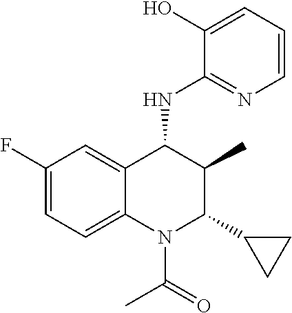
C1(F)=CC=C2C(=C1)C(NC1=NC=CC=C1O)C(C)C(C1CC1)N2C(=O)C
